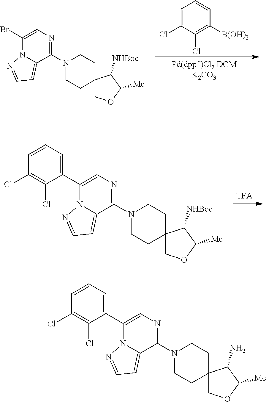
C1(N2CCC3(CC2)COC([Me])C3[NHBoc])=NC=C(Br)N2C1=CC=N2.C1=C(Cl)C(Cl)=C([B(OH)2])C=C1.C1(N2CCC3(CC2)COC([Me])C3[NHBoc])=NC=C(C2=CC=CC(Cl)=C2Cl)N2C1=CC=N2.C1(N2CCC3(CC2)COC([Me])C3N)=NC=C(C2=CC=CC(Cl)=C2Cl)N2C1=CC=N2
